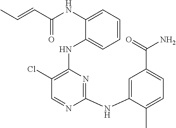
N(C1=CC=CC=C1NC1=C(Cl)C=NC(NC2=CC(C(N)=O)=CC=C2C)=N1)C(C=CC)=O
